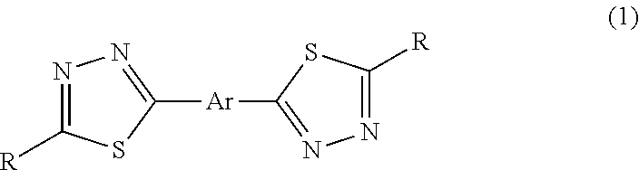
N1=C([R])SC([Ar]C2=NN=C([R])S2)=N1
